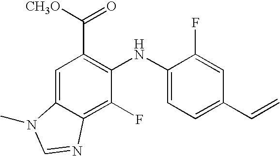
C1=C2C(=C(F)C(NC3=CC=C(C=C)C=C3F)=C1C([CH3O])=O)N=CN2C
